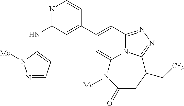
N1=C(NC2=CC=NN2[Me])C=C(C2=CC3=NN=C4N3C(=C2)N([Me])C(=O)CC4C[CF3])C=C1
